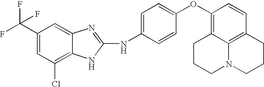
C1=C(C(F)(F)F)C=C2C(=C1Cl)NC(NC1=CC=C(OC3=C4C5=C(C=C3)CCCN5CCC4)C=C1)=N2
